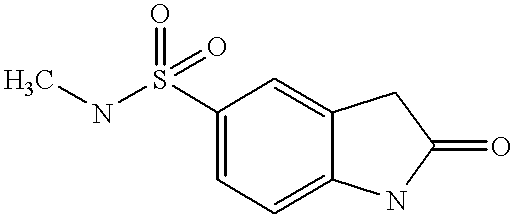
CNS(C1=CC=C2C(=C1)CC(=O)N2)(=O)=O
